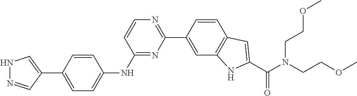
C1(C2=CC3=C(C=C2)C=C(C(N(CCOC)CCOC)=O)N3)=NC=CC(NC2=CC=C(C3=CNN=C3)C=C2)=N1
